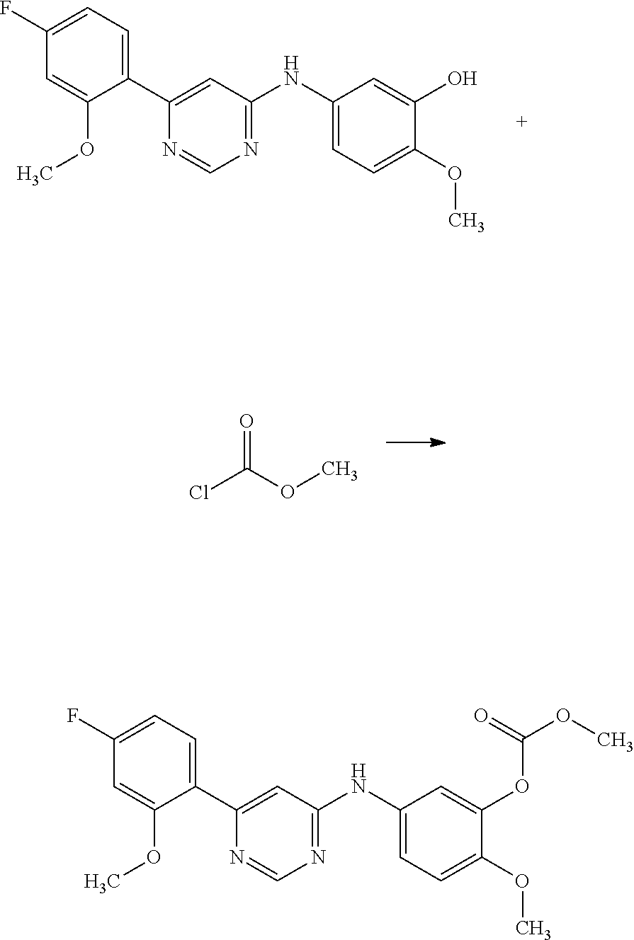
C1(C2=CC=C(F)C=C2OC)=CC(NC2=CC=C(OC)C(O)=C2)=NC=N1.ClC(OC)=O.C1(C2=CC(NC3=CC=C(OC)C(OC(=O)OC)=C3)=NC=N2)=CC=C(F)C=C1OC
